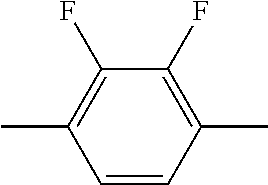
CC1=C(F)C(F)=C(C)C=C1
